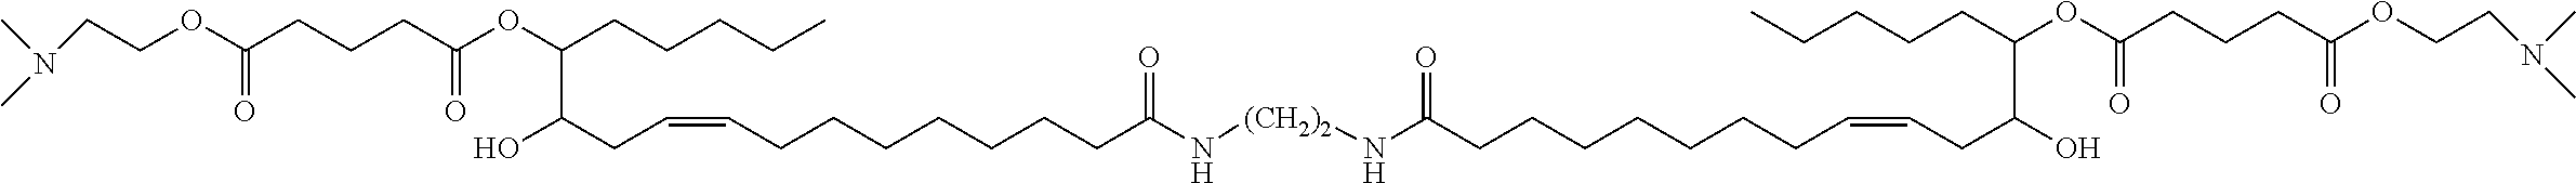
O(C(CCCC(OC(CCCCC)C(O)CC=CCCCCCCCC(N[(CH2)2]NC(=O)CCCCCCCC=CCC(O)C(OC(CCCC(=O)OCCN(C)C)=O)CCCCC)=O)=O)=O)CCN(C)C
